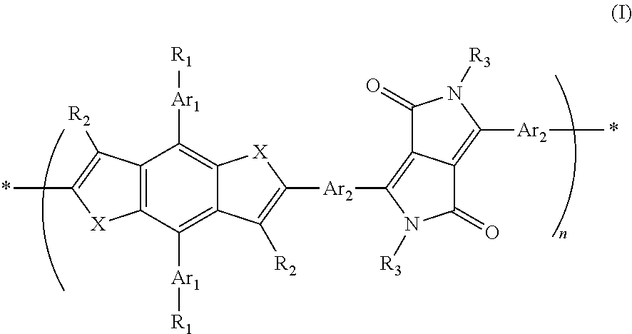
C12=C(C([Ar1][R1])=C3C(=C1[Ar1][R1])[X]C([Ar2]C1=C4C(=C([Ar2]C)N([R3])C4=O)C(=O)N1[R3])=C3[R2])[X]C(C)=C2[R2]
